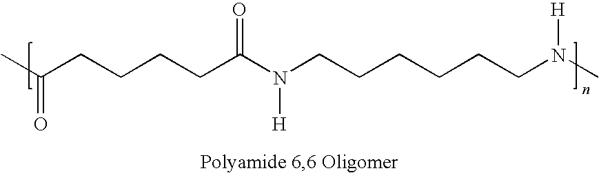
CC(CCCCC(N(CCCCCCN(C)[H])[H])=O)=O
